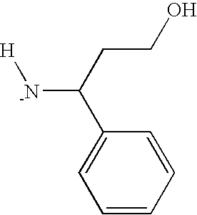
C(C(C1=CC=CC=C1)[-N][H])CO
